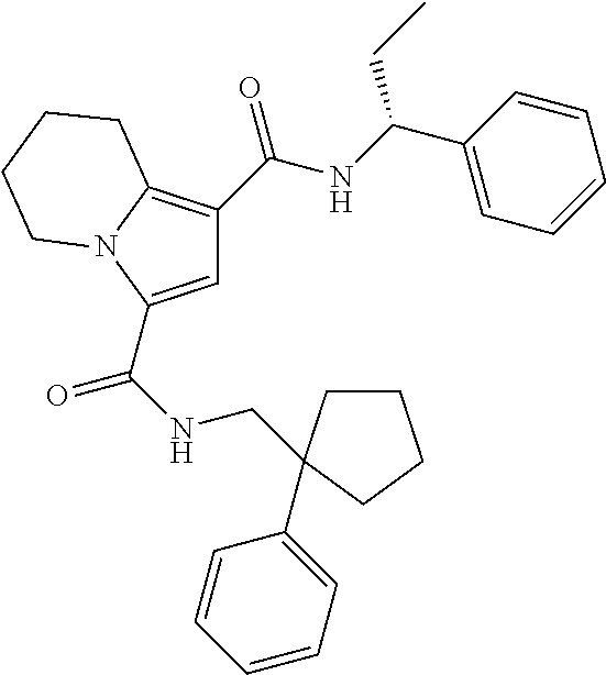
C1=C(C(=O)NCC2(C3=CC=CC=C3)CCCC2)N2C(=C1C(NC(C1=CC=CC=C1)CC)=O)CCCC2
